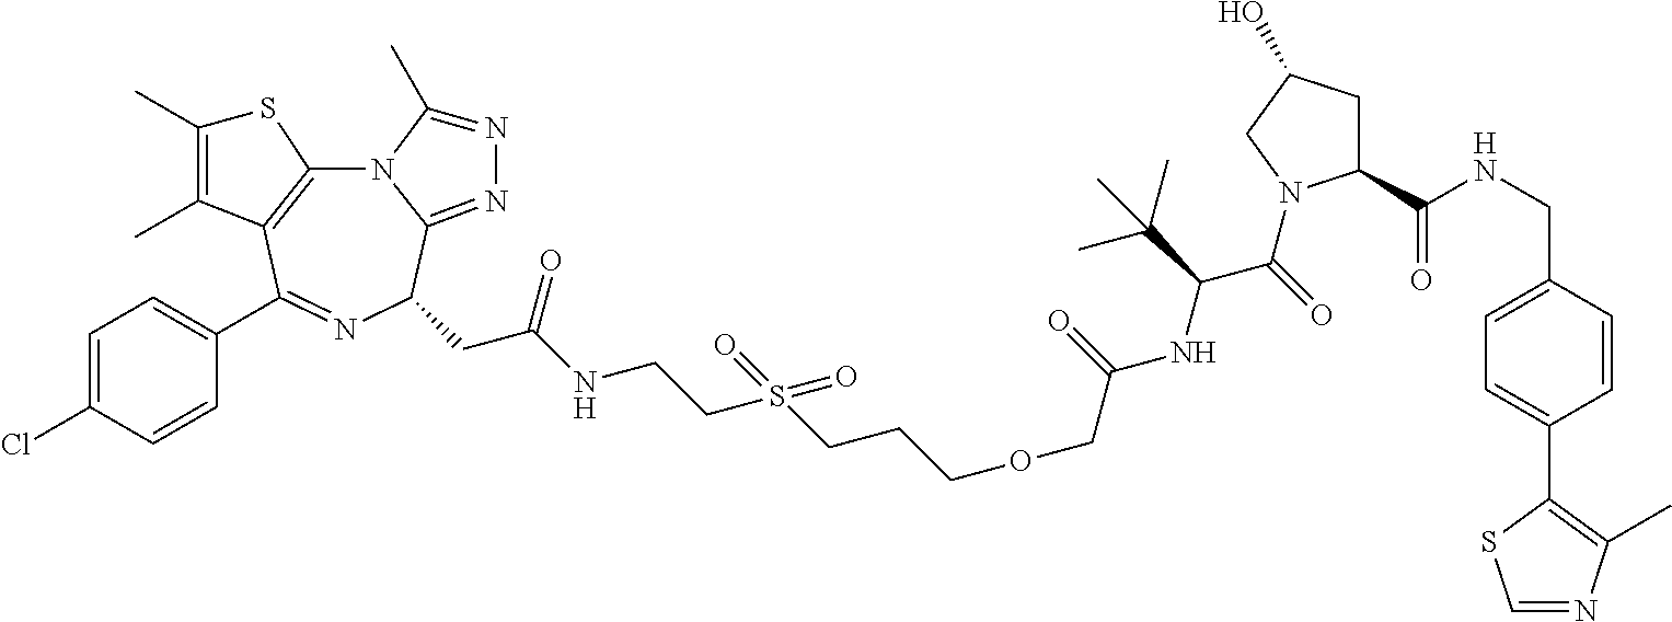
N12C3=C(C(C4=CC=C(Cl)C=C4)=NC(CC(NCCS(CCCOCC(NC(C(=O)N4C(C(NCC5=CC=C(C6=C(C)N=CS6)C=C5)=O)CC(O)C4)C(C)(C)C)=O)(=O)=O)=O)C1=NN=C2C)C(C)=C(C)S3
